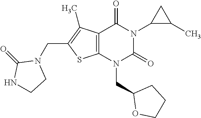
C12=C(N(CC3OCCC3)C(=O)N(C3C(C)C3)C1=O)SC(CN1C(=O)NCC1)=C2C
